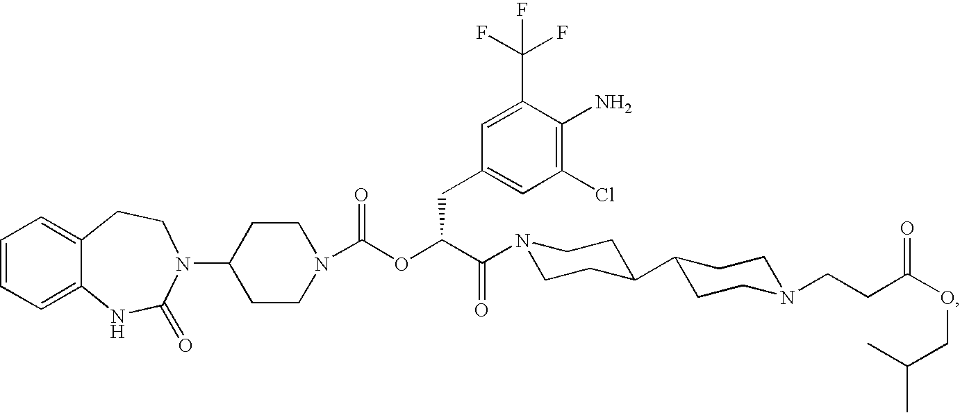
C1=CC=C2C(=C1)CCN(C1CCN(C(OC(C(=O)N3CCC(C4CCN(CCC(OCC(C)C)=O)CC4)CC3)CC3=CC(Cl)=C(N)C(C(F)(F)F)=C3)=O)CC1)C(=O)N2
